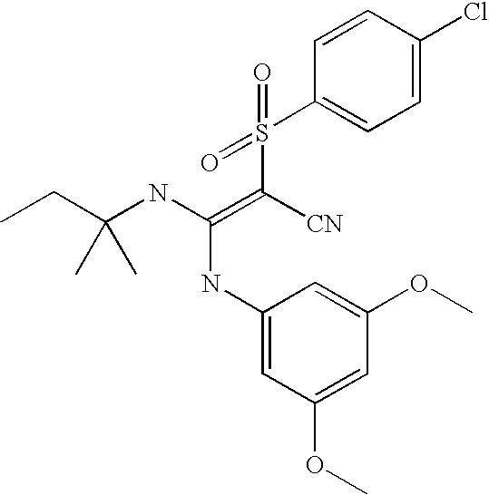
C1(NC(=C([CN])S(C2=CC=C(Cl)C=C2)(=O)=O)NC(CC)(C)C)=CC(OC)=CC(OC)=C1
